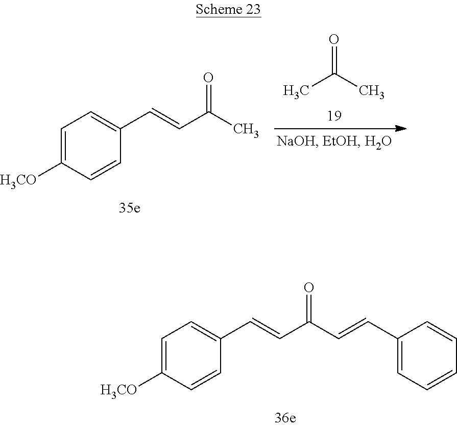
C1=C([H3CO])C=CC(C=CC(C)=O)=C1.O=C(C)C.C1=C([H3CO])C=CC(C=CC(C=CC2=CC=CC=C2)=O)=C1
